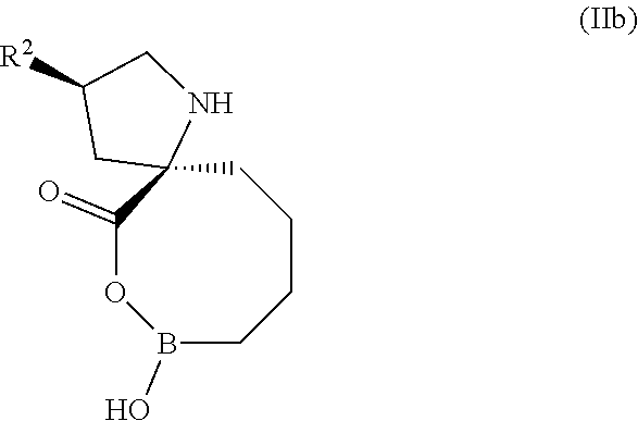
C1C2(C(=O)OB(O)CCC1)NCC([R2])C2
